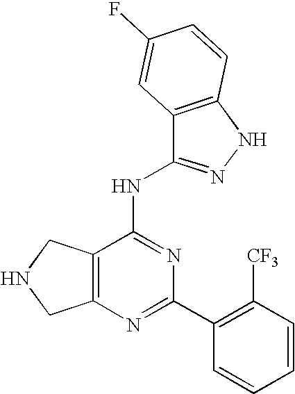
C12=C(N=C(C3=C([CF3])C=CC=C3)N=C1NC1=NNC3=C1C=C(F)C=C3)CNC2
